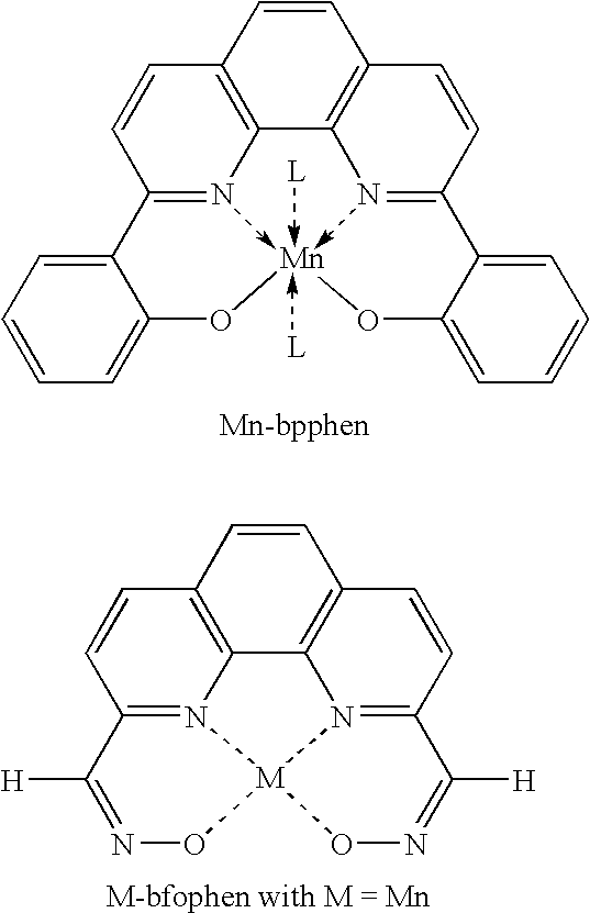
[L].C1=CC2=C3N=C(C=C2)C2=CC=CC=C2O[Mn]OC2=CC=CC=C2C2=NC3=C1C=C2.[L].C1=CC2=C3N4=C(C=C2)C([H])=NO[M]42N4=C(C=CC1=C34)C([H])=NO2
